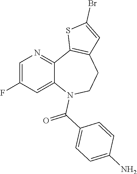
C1=C(F)C=C2C(=N1)C1=C(CCN2C(=O)C2=CC=C(N)C=C2)C=C(Br)S1
